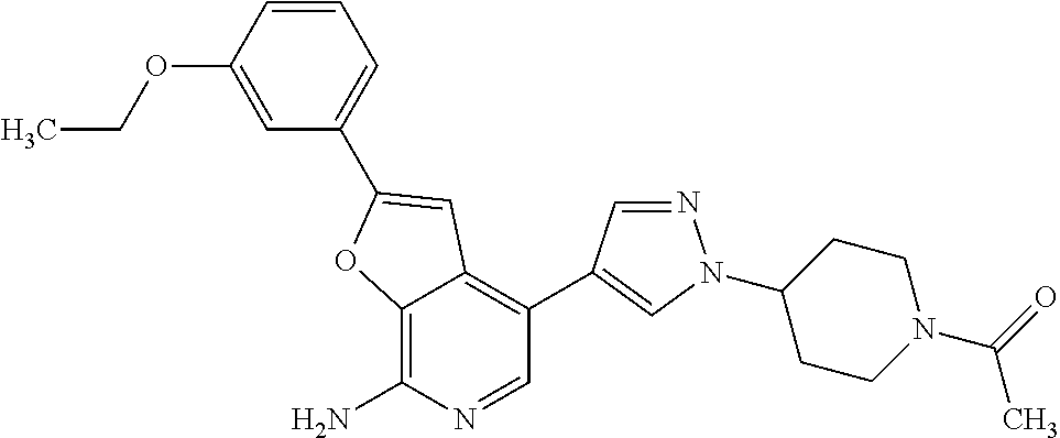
C12=C(N)N=CC(C3=CN(C4CCN(C(=O)C)CC4)N=C3)=C1C=C(C1=CC=CC(OCC)=C1)O2
